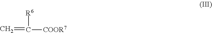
C=C([COOR7])[R6]
